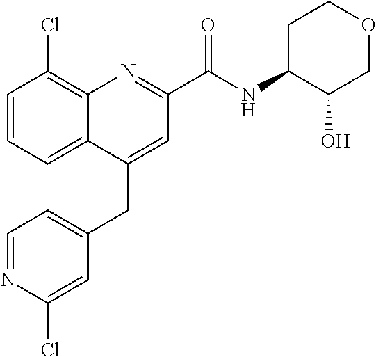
C1=NC(Cl)=CC(CC2=CC(C(NC3C(O)COCC3)=O)=NC3=C(Cl)C=CC=C23)=C1
